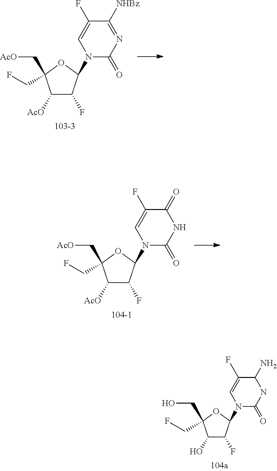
N1(C2C(F)C(O)C(CO)(CF)O2)C(=O)NC(N)C(F)=C1.N1(C2C(F)C([AcO])C(C[AcO])(CF)O2)C(=O)N=C([NHBz])C(F)=C1.N1(C2C(F)C([AcO])C(CF)(C[AcO])O2)C(=O)NC(=O)C(F)=C1
